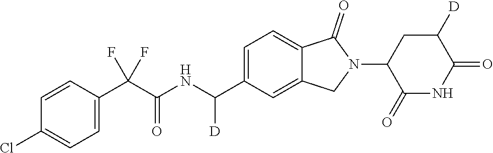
C1=CC(C(C(NC(C2=CC=C3C(=C2)CN(C2C(=O)NC(=O)C([D])C2)C3=O)[D])=O)(F)F)=CC=C1Cl
